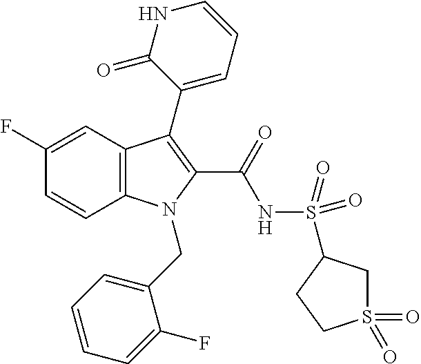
C12=C(C=C(F)C=C1)C(C1=CC=CNC1=O)=C(C(=O)NS(=O)(=O)C1CS(=O)(=O)CC1)N2CC1=CC=CC=C1F
